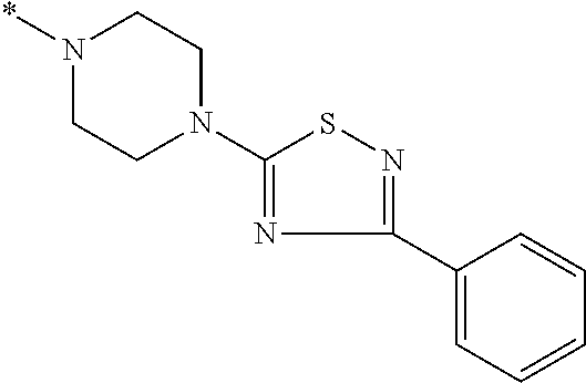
N1(*)CCN(C2=NC(C3=CC=CC=C3)=NS2)CC1
